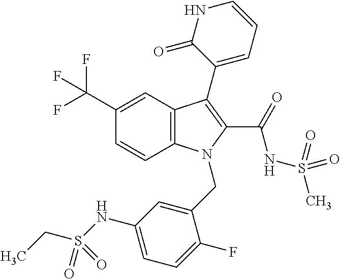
C1(C(F)(F)F)=CC2=C(C=C1)N(CC1=CC(NS(CC)(=O)=O)=CC=C1F)C(C(=O)NS(=O)(=O)C)=C2C1=CC=CNC1=O
